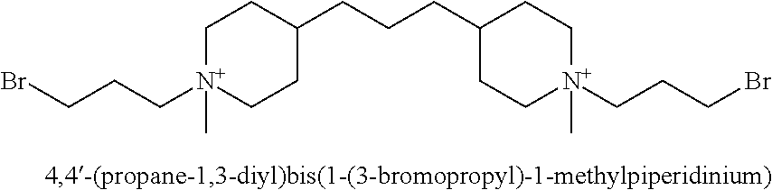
BrCCC[N+]1(C)CCC(CCCC2CC[N+](CCCBr)(C)CC2)CC1
